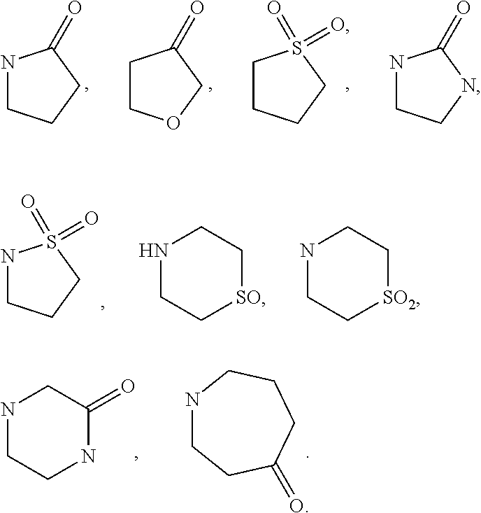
C1COCC1=O.C1CCCS1(=O)=O.N1CCCC1=O.N1CCNC1=O.N1CCCS1(=O)=O.N1CC[SO]CC1.N1CC[SO2]CC1.N1CCNC(=O)C1.N1CCC(=O)CCC1
